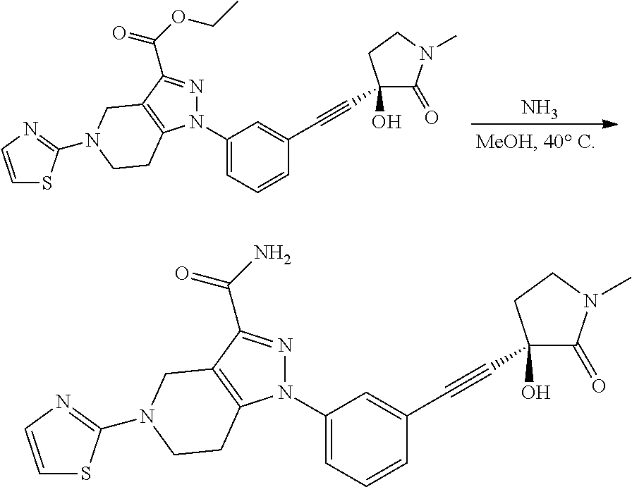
C1(N2N=C(C(OCC)=O)C3=C2CCN(C2=NC=CS2)C3)=CC=CC(C#CC2(O)C(=O)N(C)CC2)=C1.N.C1(N2N=C(C(N)=O)C3=C2CCN(C2=NC=CS2)C3)=CC=CC(C#CC2(O)C(=O)N(C)CC2)=C1
